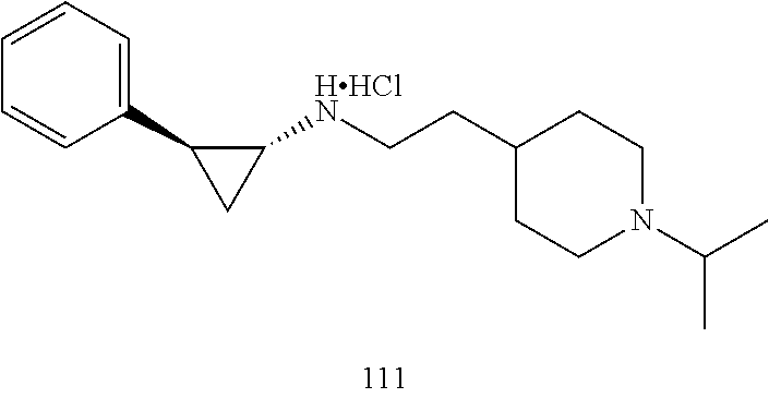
C(C1CCN(C(C)C)CC1)C[HHClN]C1CC1C1=CC=CC=C1
